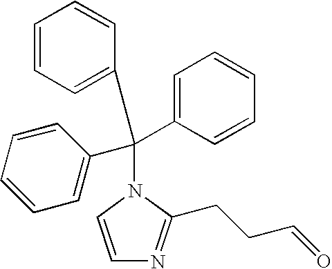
C(N1C=CN=C1CCC=O)(C1=CC=CC=C1)(C1=CC=CC=C1)C1=CC=CC=C1
